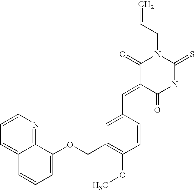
C=CCN1C(=O)C(=CC2=CC(COC3=CC=CC4=CC=CN=C34)=C(OC)C=C2)C(=O)NC1=S
